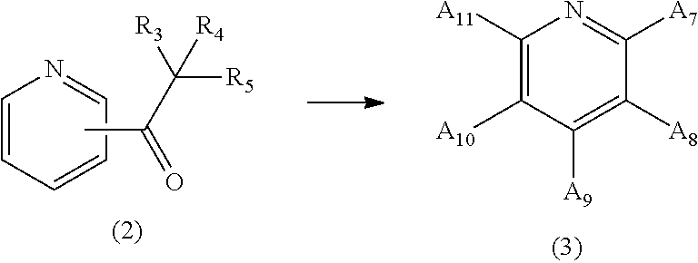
C1([A11])=C([A10])C([A9])=C([A8])C([A7])=N1.C1=CC=CC=N1.CC(=O)C([R5])([R3])[R4]
